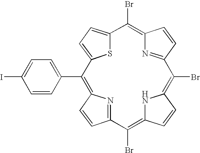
C1=CC(C2=C3C=CC(=N3)C(Br)=C3C=CC(=C(Br)C4=NC(=C(Br)C5=CC=C2S5)C=C4)N3)=CC=C1I
